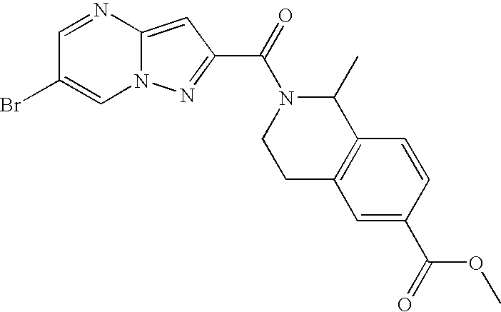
N1=CC(Br)=CN2C1=CC(C(=O)N1CCC3=C(C1C)C=CC(C(=O)OC)=C3)=N2
